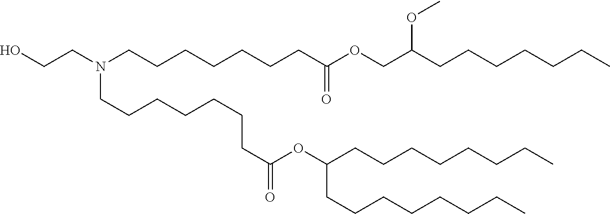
C(CCC)CCCCC(OC(CCCCCCCN(CCO)CCCCCCCC(OCC(OC)CCCCCCC)=O)=O)CCCCCCCC
